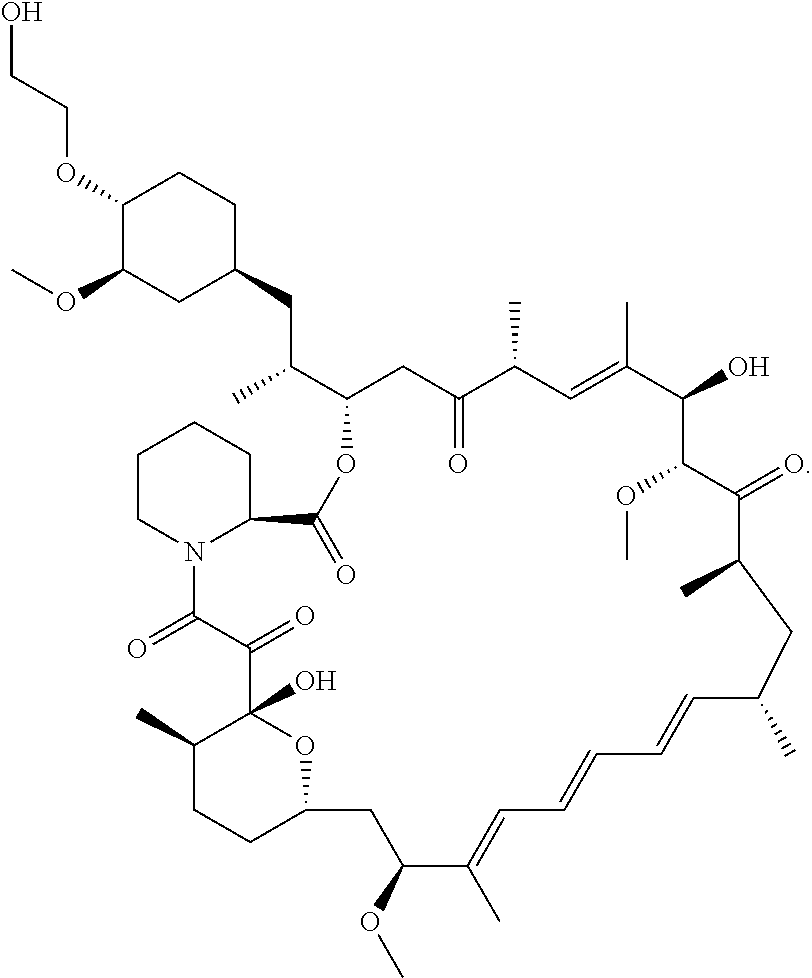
C1CCCN2C(=O)C(=O)C3(O)C(C)CCC(O3)CC(OC)C(C)=CC=CC=CC(C)CC(C)C(=O)C(OC)C(O)C(C)=CC(C)C(=O)CC(C(CC3CC(OC)C(OCCO)CC3)C)OC(=O)C12
